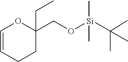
C1=CCCC(CC)(CO[Si](C(C)(C)C)(C)C)O1
